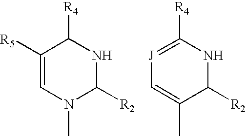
C1([R5])=CN(C)C([R2])NC1[R4].[J]1=C([R4])NC([R2])C(C)=C1
